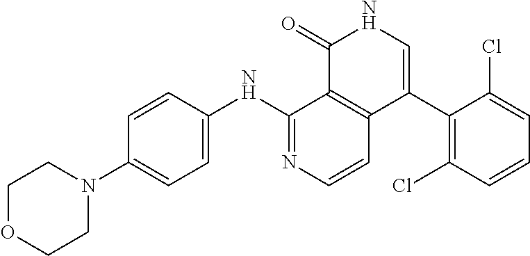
C1=CC2=C(C(NC3=CC=C(N4CCOCC4)C=C3)=N1)C(=O)NC=C2C1=C(Cl)C=CC=C1Cl
